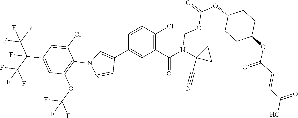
C1(C(N(C2(C#N)CC2)COC(=O)OC2CCC(OC(C=CC(O)=O)=O)CC2)=O)=C(Cl)C=CC(C2=CN(C3=C(OC(F)(F)F)C=C(C(C(F)(F)F)(C(F)(F)F)F)C=C3Cl)N=C2)=C1
